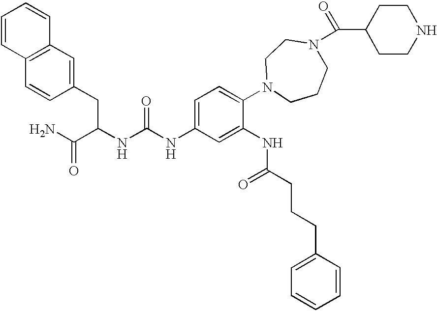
C1=CC2=C(C=C1)C=C(CC(NC(NC1=CC=C(N3CCCN(C(=O)C4CCNCC4)CC3)C(NC(=O)CCCC3=CC=CC=C3)=C1)=O)C(N)=O)C=C2
